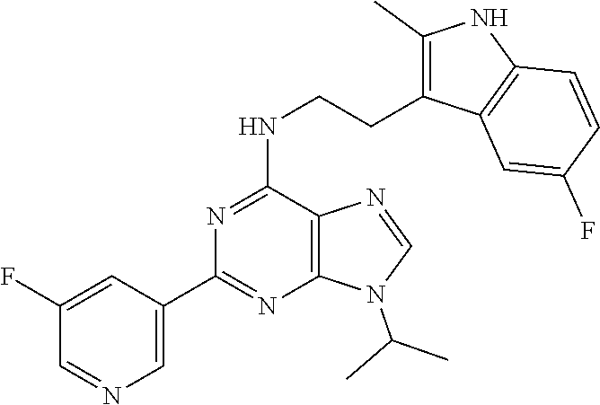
C1(C2=NC3=C(C(NCCC4=C(C)NC5=C4C=C(F)C=C5)=N2)N=CN3C(C)C)=CN=CC(F)=C1
